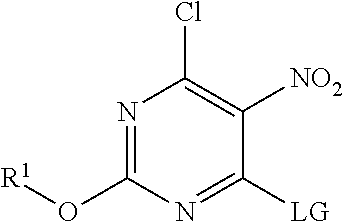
N1=C(O[R1])N=C([LG])C([NO2])=C1Cl
